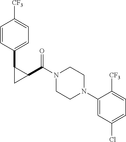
N1(C(C2C(C3=CC=C([CF3])C=C3)C2)=O)CCN(C2=CC(Cl)=CC=C2[CF3])CC1
